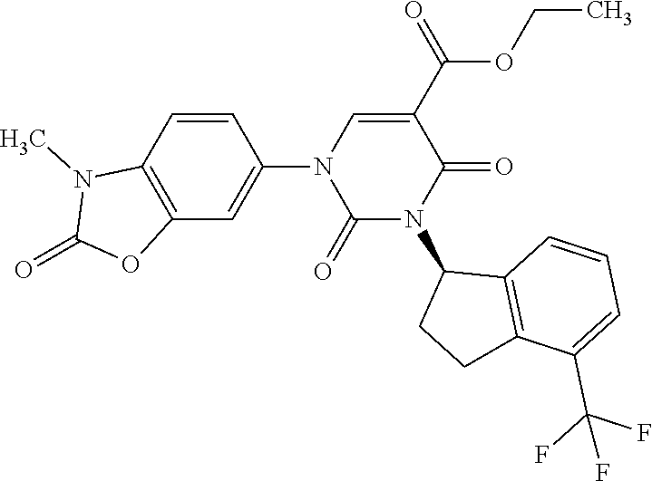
C12=C(C=CC(N3C(=O)N(C4CCC5=C4C=CC=C5C(F)(F)F)C(=O)C(C(=O)OCC)=C3)=C1)N(C)C(=O)O2
